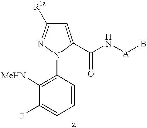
C1([MeHN])=C(N2C(C(N[A]B)=O)=CC([R1a])=N2)C=CC=C1F
